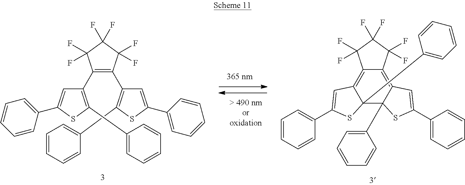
C12=C3C(C4=CC=CC=C4)(C4(C5=CC=CC=C5)C(=C1C(F)(F)C(F)(F)C2(F)F)C=C(C1=CC=CC=C1)S4)SC(C1=CC=CC=C1)=C3.C1(C2=C(C3=C(C4=CC=CC=C4)SC(C4=CC=CC=C4)=C3)C(F)(F)C(F)(F)C2(F)F)=C(C2=CC=CC=C2)SC(C2=CC=CC=C2)=C1
